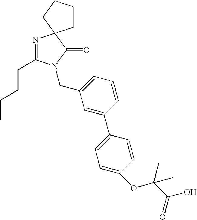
C1=C(C2=CC=C(OC(C)(C(=O)O)C)C=C2)C=CC=C1CN1C(CCCC)=NC2(C1=O)CCCC2
